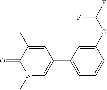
O=C1N(C)C=C(C2=CC=CC(OC(F)F)=C2)C=C1C
